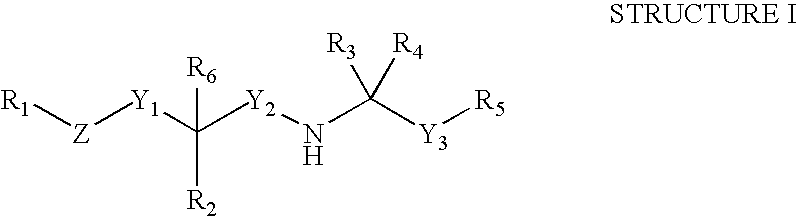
[R1][Z][Y1]C([Y2]NC([Y3][R5])([R3])[R4])([R6])[R2]
